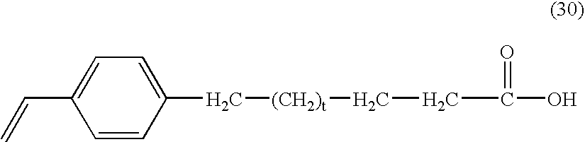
C1=C(C=C)C=CC(C[(CH2)t]CCC(=O)O)=C1
